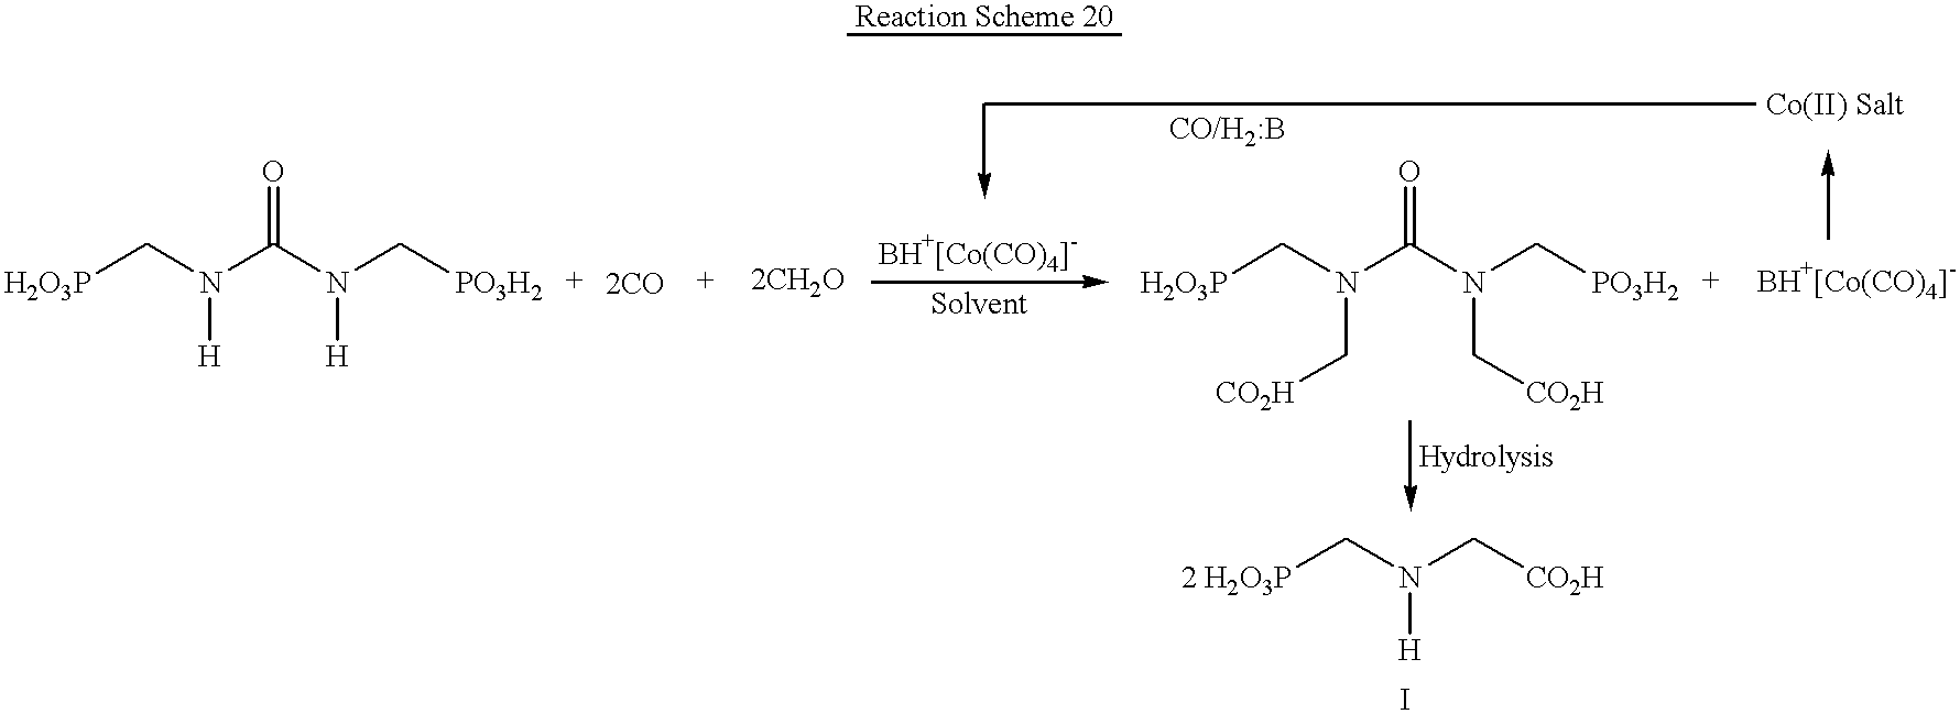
[Reaction Scheme 20].N(C(N(C[PO3H2])[H])=O)(C[H2O3P])[H].C(N(C[CO2H])[H])[2 H2O3P].N(C(N(C[PO3H2])C[CO2H])=O)(C[H2O3P])C[CO2H]
